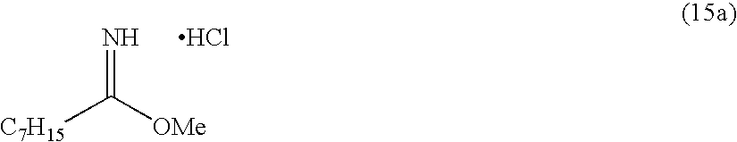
[C7H15]C([OMe])=N.Cl
